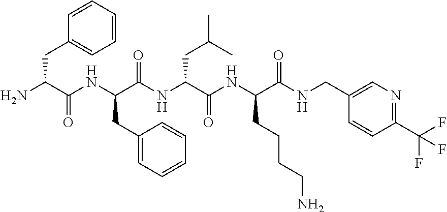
C1(CC(NC(C(N)CC2=CC=CC=C2)=O)C(NC(C(NC(CCCCN)C(=O)NCC2=CN=C(C(F)(F)F)C=C2)=O)CC(C)C)=O)=CC=CC=C1
